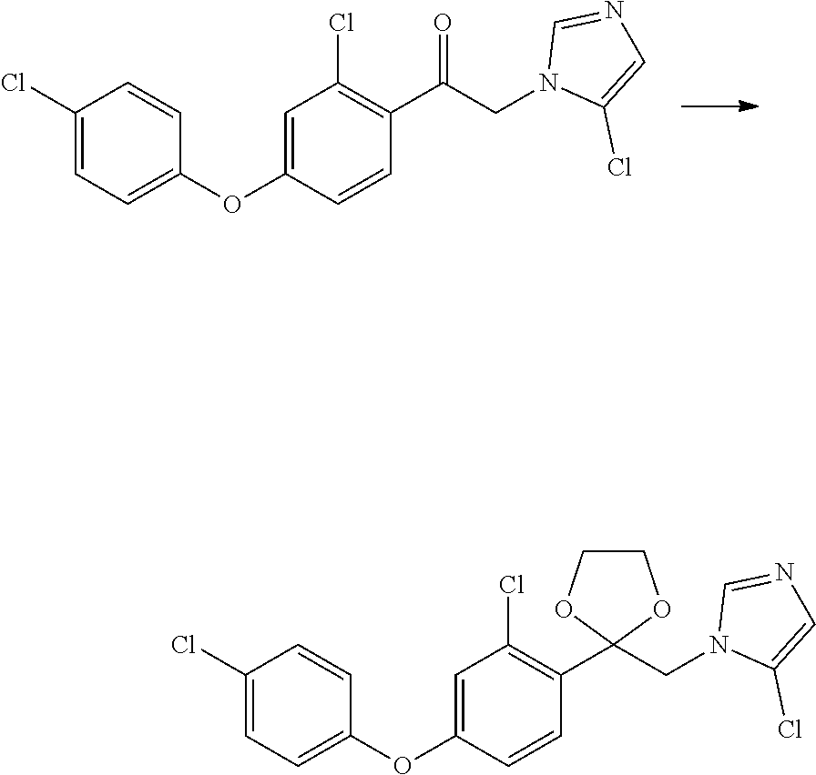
C1(Cl)=CC=C(OC2=CC(Cl)=C(C(CN3C(Cl)=CN=C3)=O)C=C2)C=C1.C1(Cl)=CC=C(OC2=CC(Cl)=C(C3(CN4C(Cl)=CN=C4)OCCO3)C=C2)C=C1
